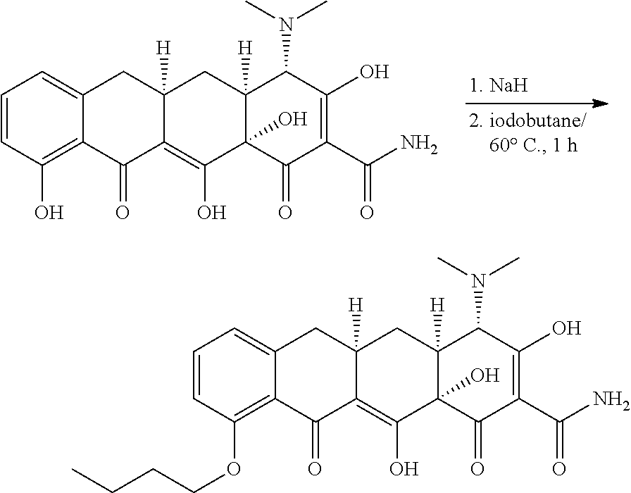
C1=CC(O)=C2C(=C1)CC1([H])C(=C(O)C3(O)C([H])(C1)C(N(C)C)C(O)=C(C(N)=O)C3=O)C2=O.C1=CC(OCCCC)=C2C(=C1)CC1([H])C(=C(O)C3(O)C([H])(C1)C(N(C)C)C(O)=C(C(N)=O)C3=O)C2=O
